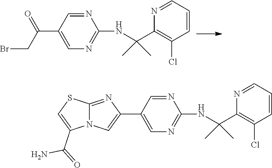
C1=C(C(CBr)=O)C=NC(NC(C2=C(Cl)C=CC=N2)(C)C)=N1.C1=C(C2=CN3C(=N2)SC=C3C(=O)N)C=NC(NC(C2=C(Cl)C=CC=N2)(C)C)=N1
